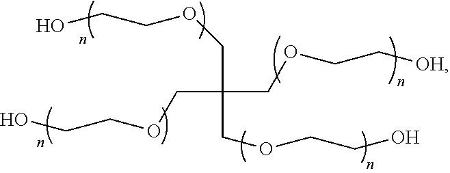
OCCOCC(COCCO)(COCCO)COCC[OH]
